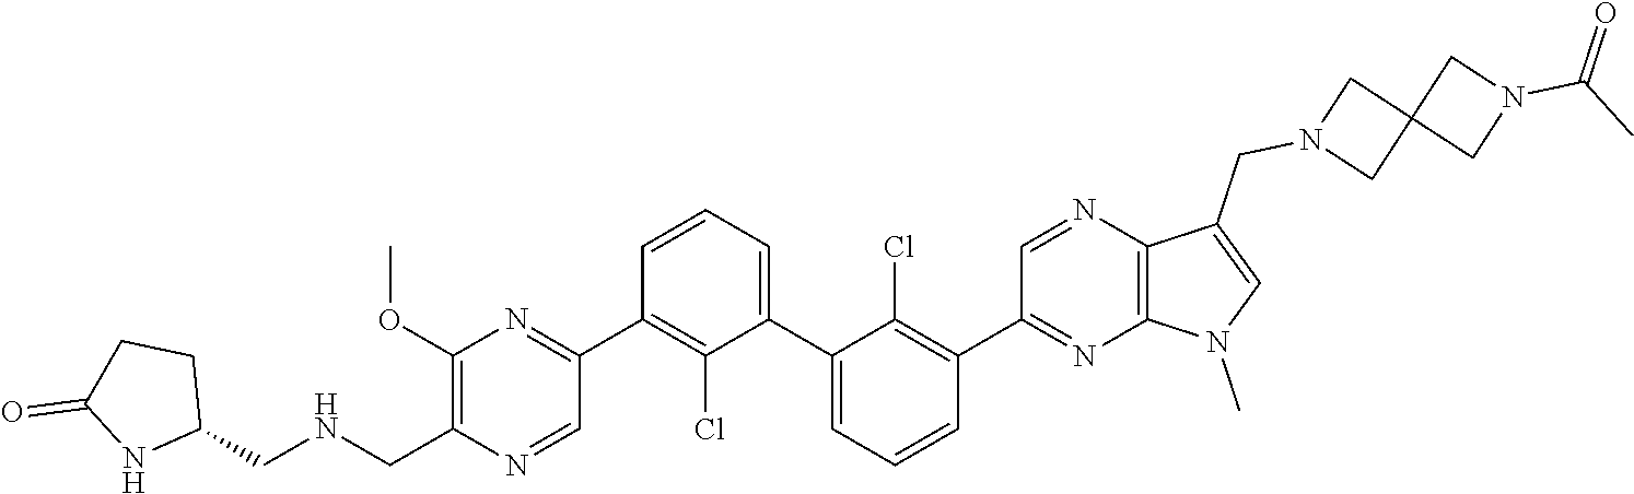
C1(C2=NC(OC)=C(C[HN]CC3CCC(=O)N3)N=C2)=C(Cl)C(C2=CC=CC(C3=NC4=C(N=C3)C(CN3CC5(C3)CN(C(C)=O)C5)=CN4C)=C2Cl)=CC=C1
